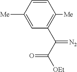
C1=CC([Me])=CC(C(C([OEt])=O)=[N2])=C1[Me]
